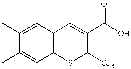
C1=C(C)C(C)=CC2=C1C=C(C(O)=O)C([CF3])S2
